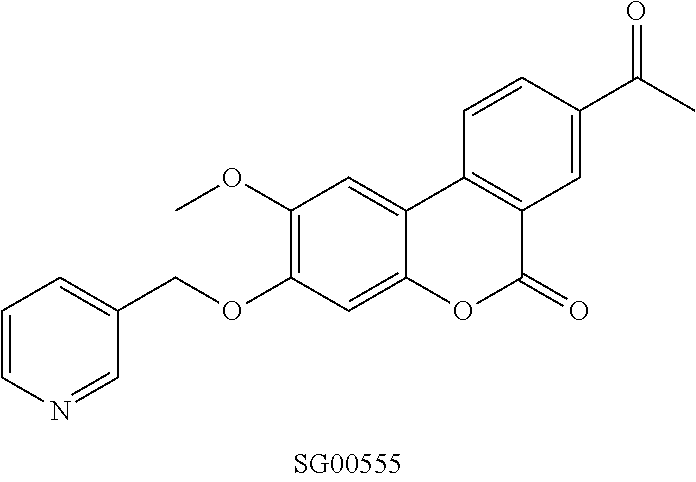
O(C1=C(OC)C=C2C(=C1)OC(=O)C1=C2C=CC(C(C)=O)=C1)CC1=CC=CN=C1
